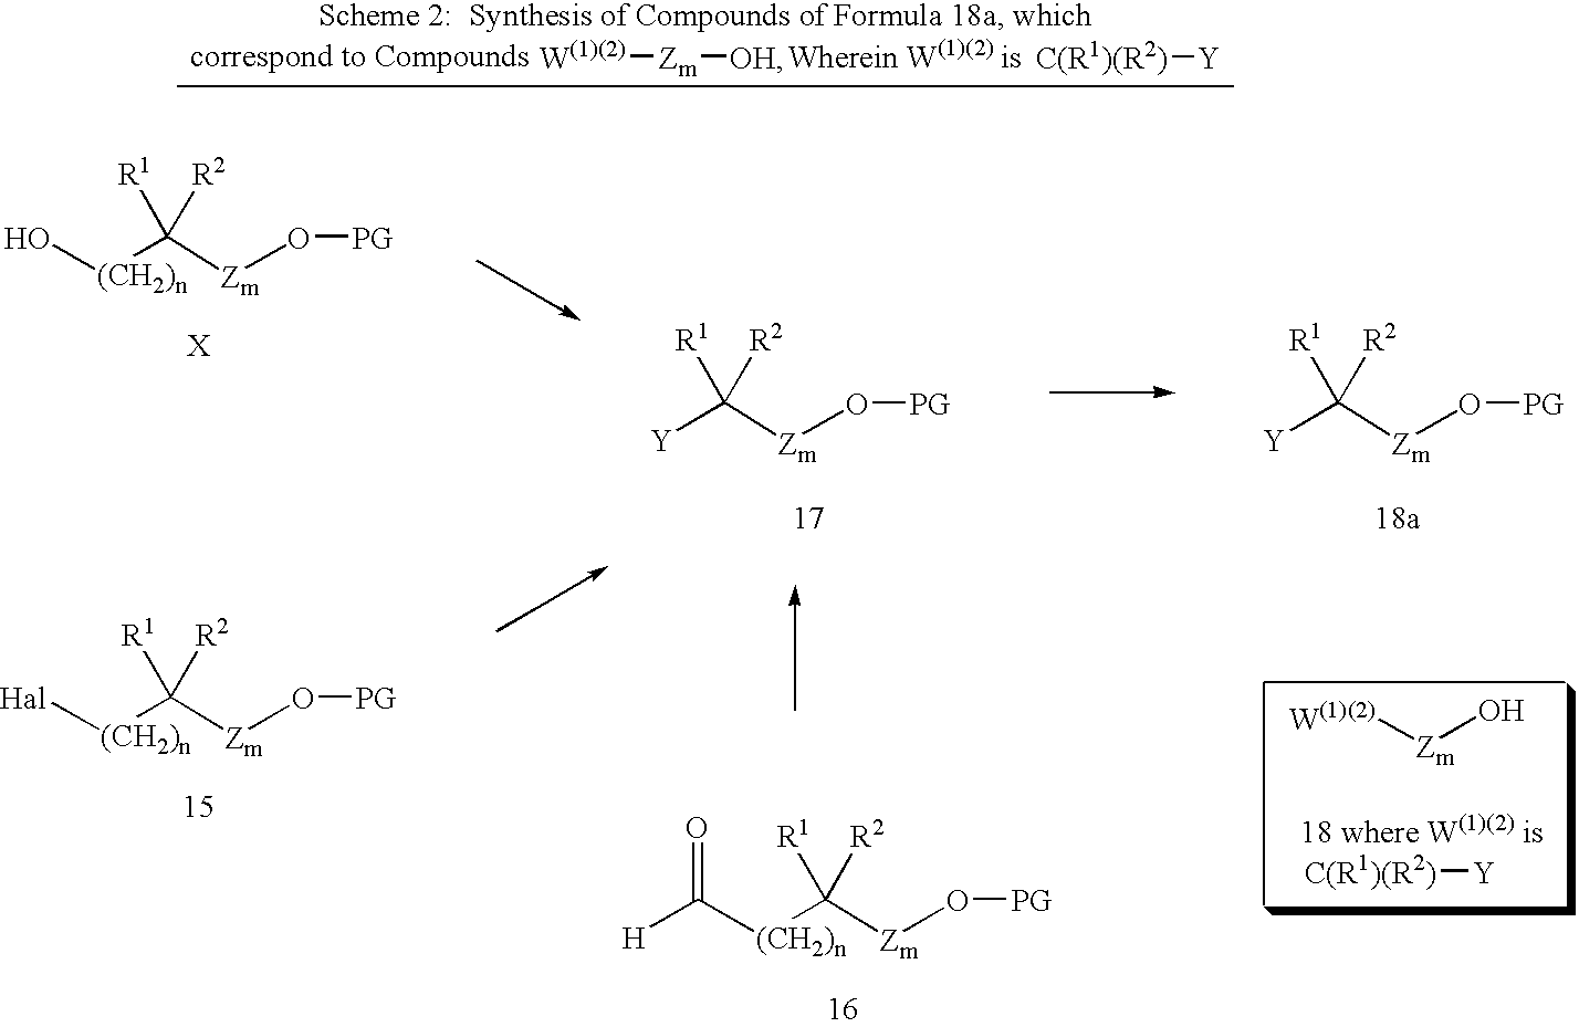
[W(1)(2)][Zm]O.C([Zm]O[PG])([R1])([R2])[(CH2)n]O.C([Zm]O[PG])([R1])([R2])[(CH2)n][Hal].C([Zm]O[PG])([R1])([R2])[(CH2)n]C([H])=O.C([Zm]O[PG])([R1])([R2])[Y].C([Zm]O[PG])([R1])([R2])[Y].[W(1)(2)][Zm][OH].[C(R1)(R2)][Y].[C(R1)(R2)][Y]
